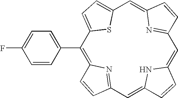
C1(C2=CC=C(F)C=C2)=C2N=C(C=C3NC(=CC4=NC(=CC5=CC=C1S5)C=C4)C=C3)C=C2
